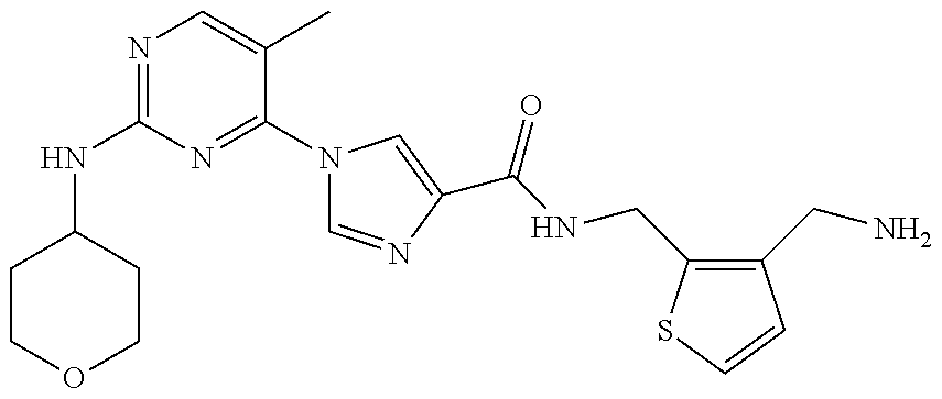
N(C1=NC=C(C)C(N2C=NC(C(NCC3=C(CN)C=CS3)=O)=C2)=N1)C1CCOCC1
